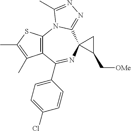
C12=C(N3C(=NN=C3C)C3(N=C1C1=CC=C(Cl)C=C1)C(C[OMe])C3)SC(C)=C2C
